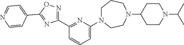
C1=C(N2CCCN(C3CCN(C(C)C)CC3)CC2)N=C(C2=NOC(C3=CC=NC=C3)=N2)C=C1
